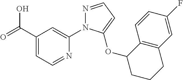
C(C1=CC=NC(N2N=CC=C2OC2CCCC3=C2C=CC(F)=C3)=C1)(=O)O
